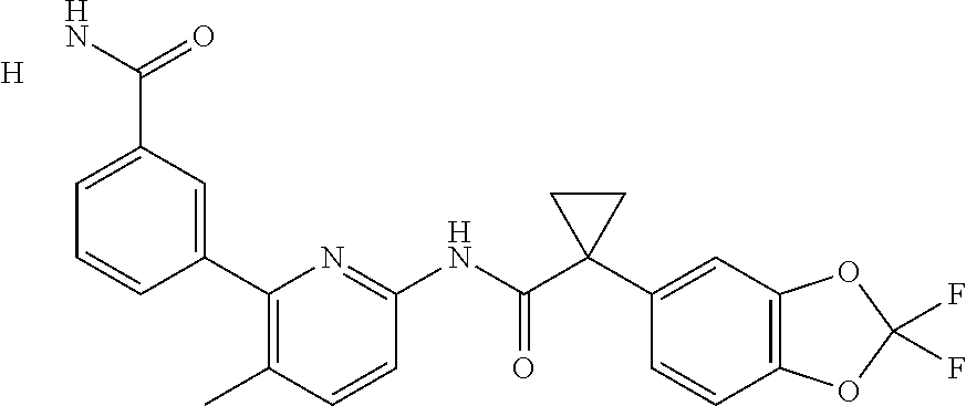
C1(C2=CC(C(N)=O)=CC=C2)=C(C)C=CC(NC(C2(C3=CC4=C(C=C3)OC(F)(F)O4)CC2)=O)=N1.[H]
